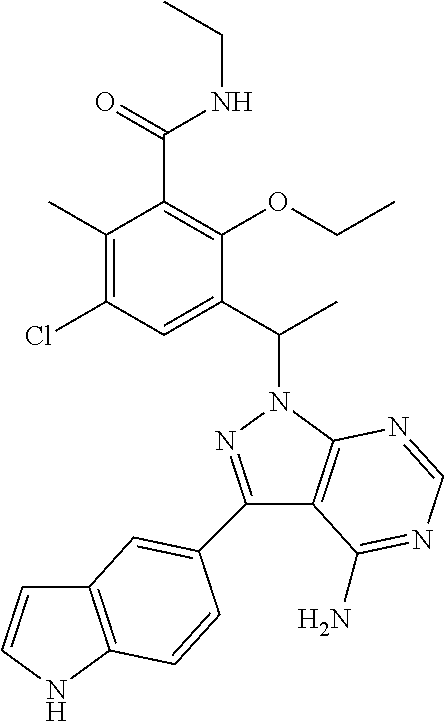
C1(C2=CC3=C(NC=C3)C=C2)=NN(C(C2=CC(Cl)=C(C)C(C(NCC)=O)=C2OCC)C)C2=C1C(N)=NC=N2
